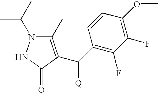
C1(C)=C(C(C2=C(F)C(F)=C(OC)C=C2)[Q])C(=O)NN1C(C)C
